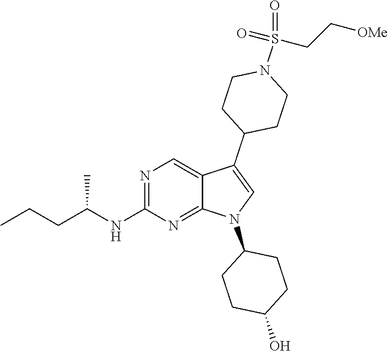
N1=C(NC(CCC)C)N=C2C(=C1)C(C1CCN(S(CC[OMe])(=O)=O)CC1)=CN2C1CCC(O)CC1
